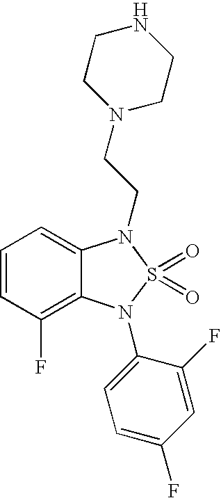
C1=CC(F)=C2C(=C1)N(CCN1CCNCC1)S(=O)(=O)N2C1=CC=C(F)C=C1F
